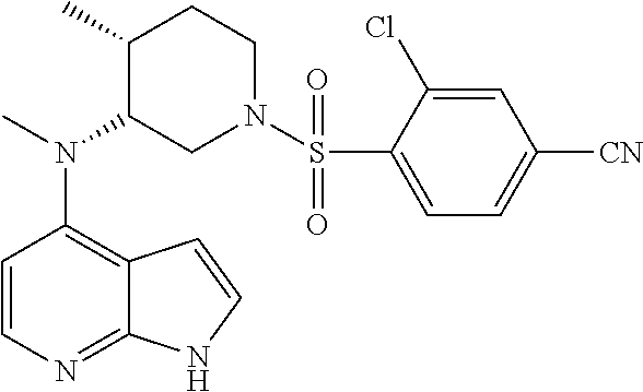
C12=C(N(C)C3CN(S(C4=CC=C([CN])C=C4Cl)(=O)=O)CCC3C)C=CN=C1NC=C2
